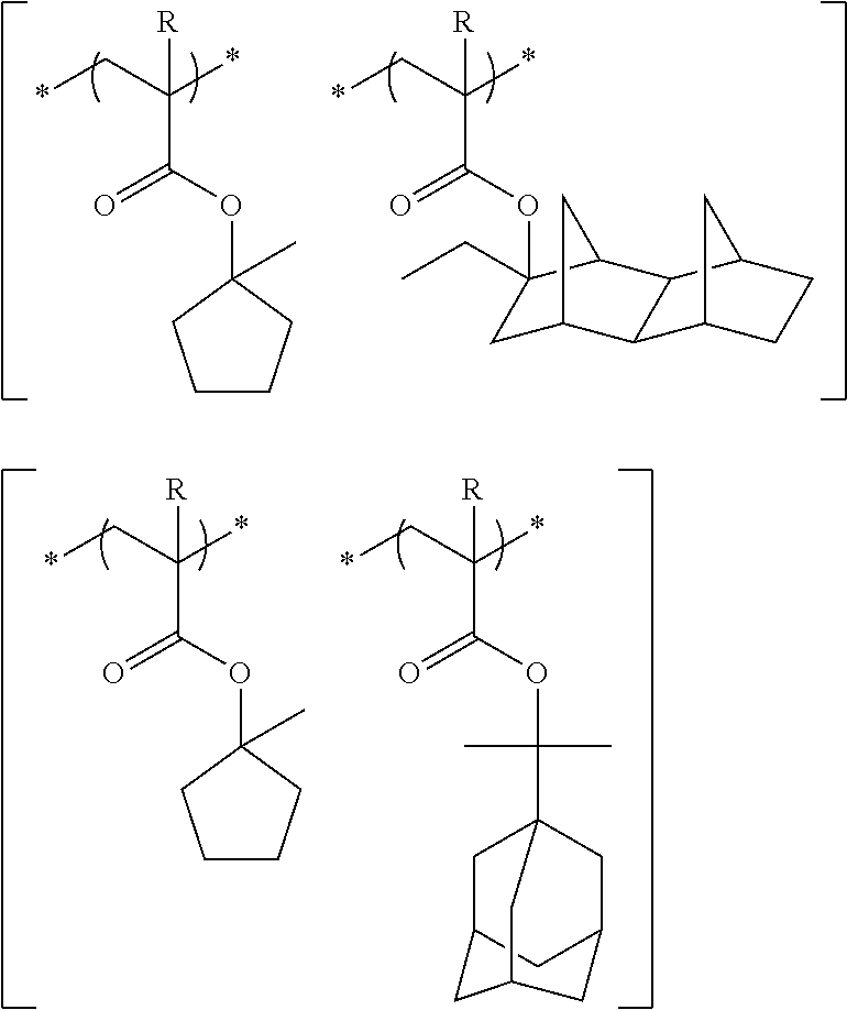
*CC(*)(C(OC1(C)CCCC1)=O)[R].*CC(*)(C(OC1(CC)CC2CC1C1C2C2CCC1C2)=O)[R].*CC(*)(C(OC1(C)CCCC1)=O)[R].*CC(*)(C(OC(C)(C)C12CC3CC(C1)CC(C3)C2)=O)[R]
